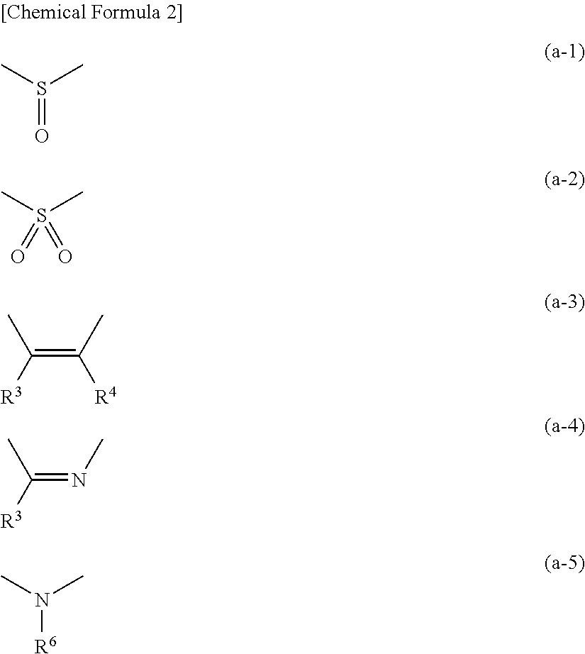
O=S(C)C.CS(C)(=O)=O.C(=C(C)[R4])([R3])C.C(=NC)([R3])C.[R6]N(C)C
